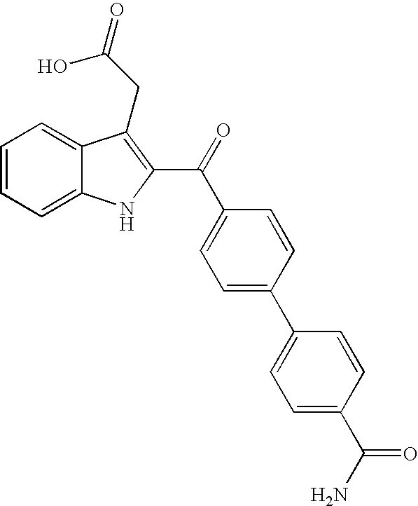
C1=CC=C2C(=C1)C(CC(=O)O)=C(C(=O)C1=CC=C(C3=CC=C(C(N)=O)C=C3)C=C1)N2
